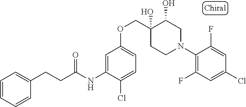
C1(N2CC(O)C(O)(COC3=CC=C(Cl)C(NC(=O)CCC4=CC=CC=C4)=C3)CC2)=C(F)C=C(Cl)C=C1F
